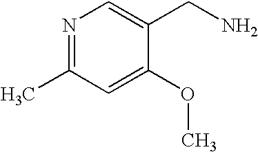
N1=C(C)C=C(OC)C(CN)=C1
